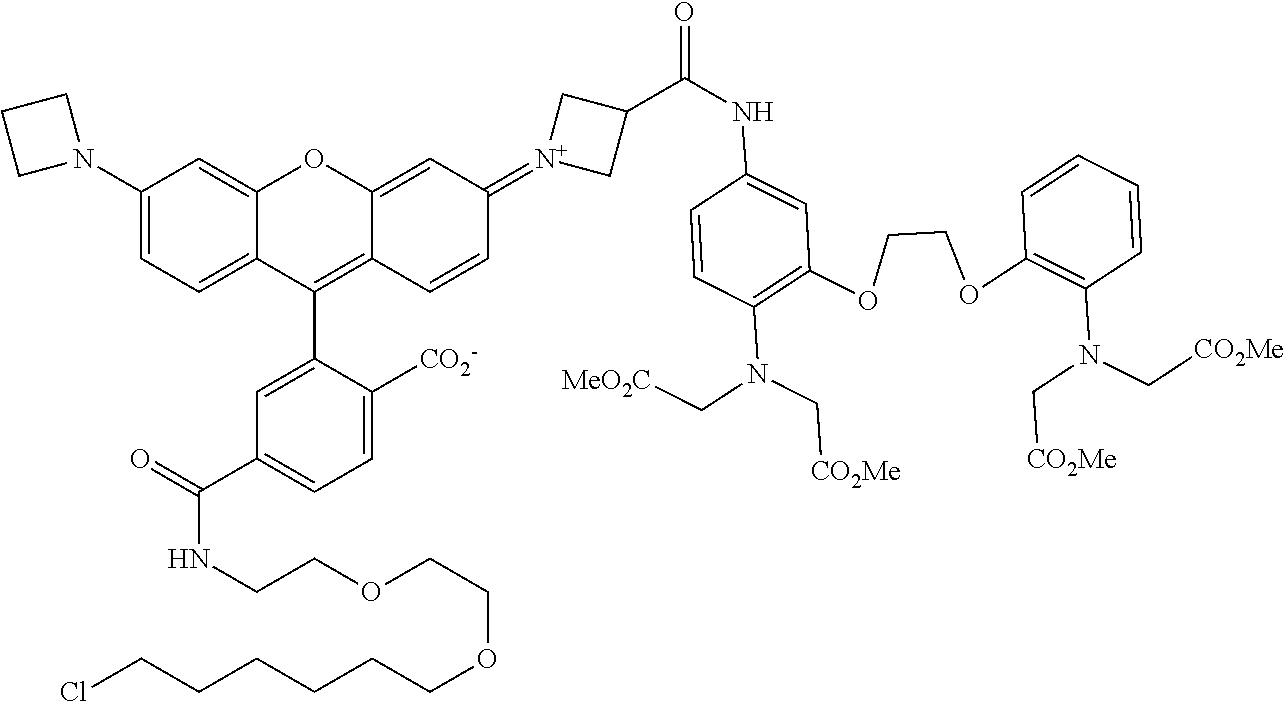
C1(N2CCC2)=CC=C2C(=C1)OC1=CC(=[N+]3CC(C(NC4=CC(OCCOC5=C(N(C[CO2Me])C[CO2Me])C=CC=C5)=C(N(C[CO2Me])C[MeO2C])C=C4)=O)C3)C=CC1=C2C1=CC(C(=O)NCCOCCOCCCCCCCl)=CC=C1[CO2-]
